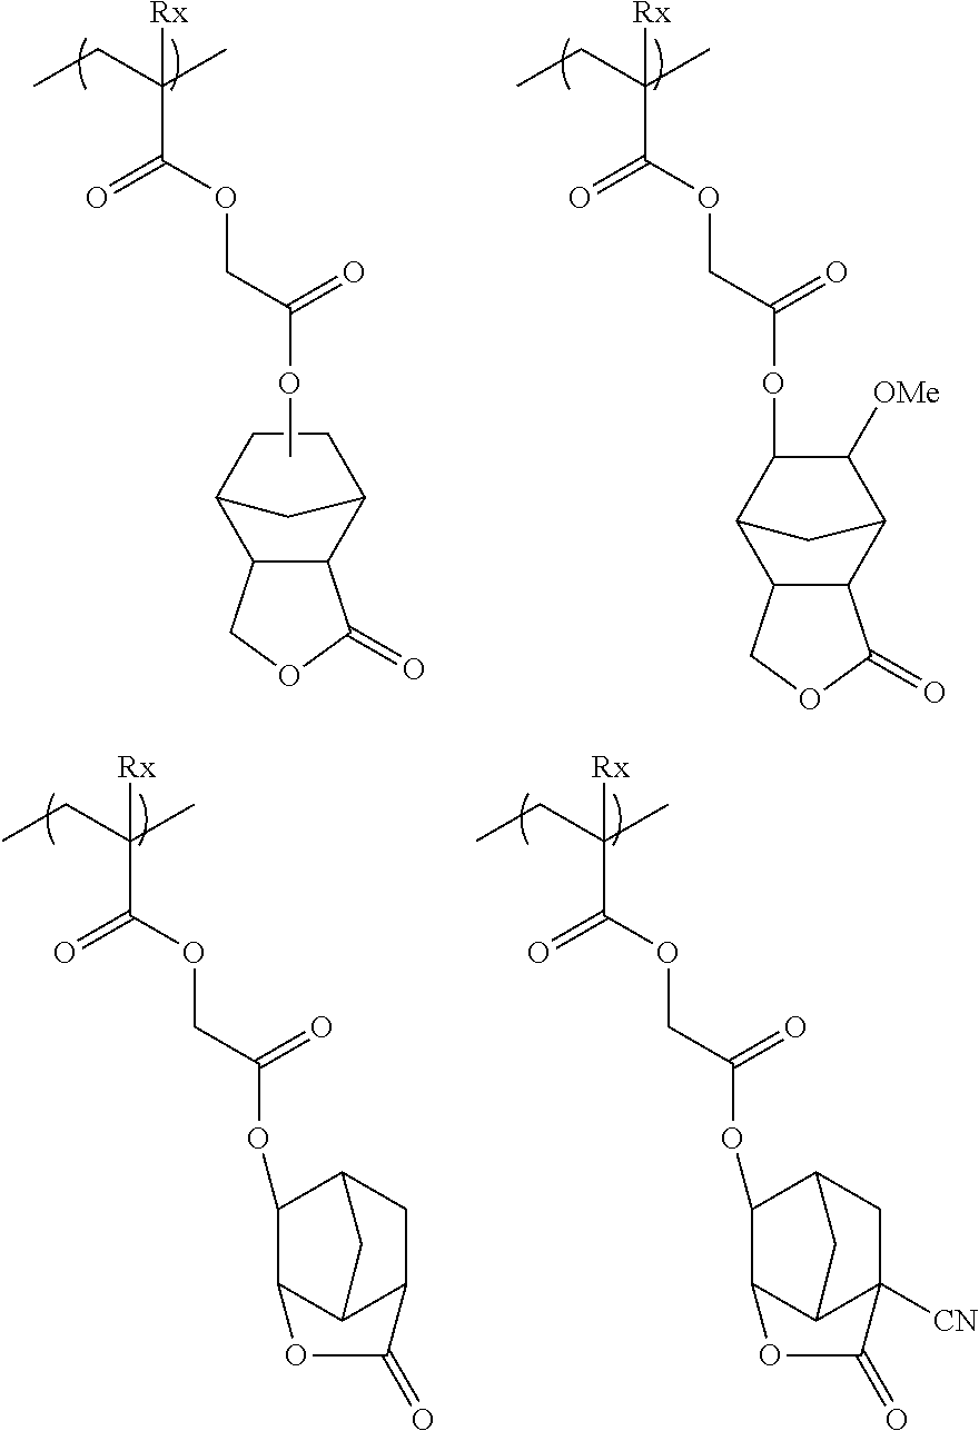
C1CC2C3C(C1C2)C(=O)OC3.CCC(C)([Rx])C(=O)OCC(=O)OC.C1([OMe])C2C3C(C(C2)C1OC(COC(C(CC)(C)[Rx])=O)=O)COC3=O.C12CC3C(C(OC3=O)C1OC(COC(C(CC)(C)[Rx])=O)=O)C2.C12CC3([CN])C(C(OC3=O)C1OC(COC(C(CC)(C)[Rx])=O)=O)C2
